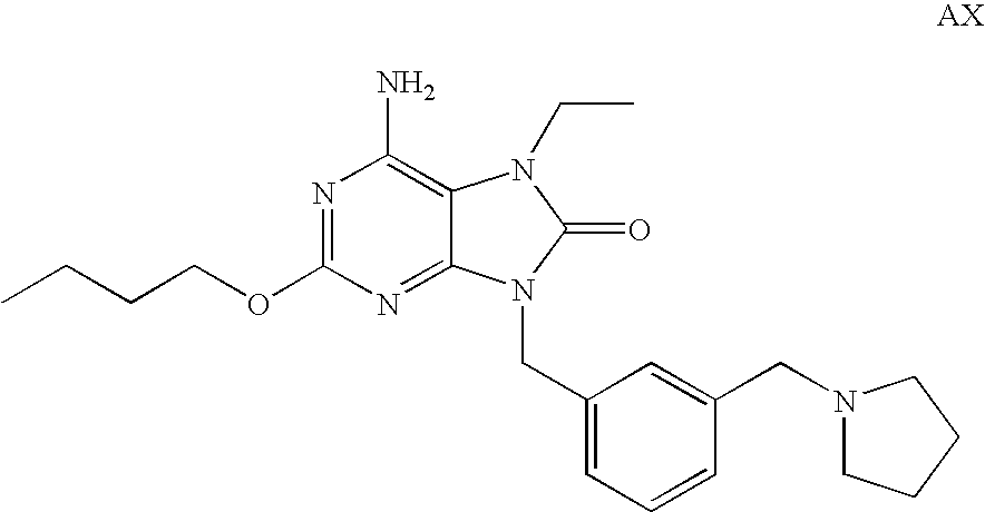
N1=C(OCCCC)N=C2C(=C1N)N(CC)C(=O)N2CC1=CC=CC(CN2CCCC2)=C1
